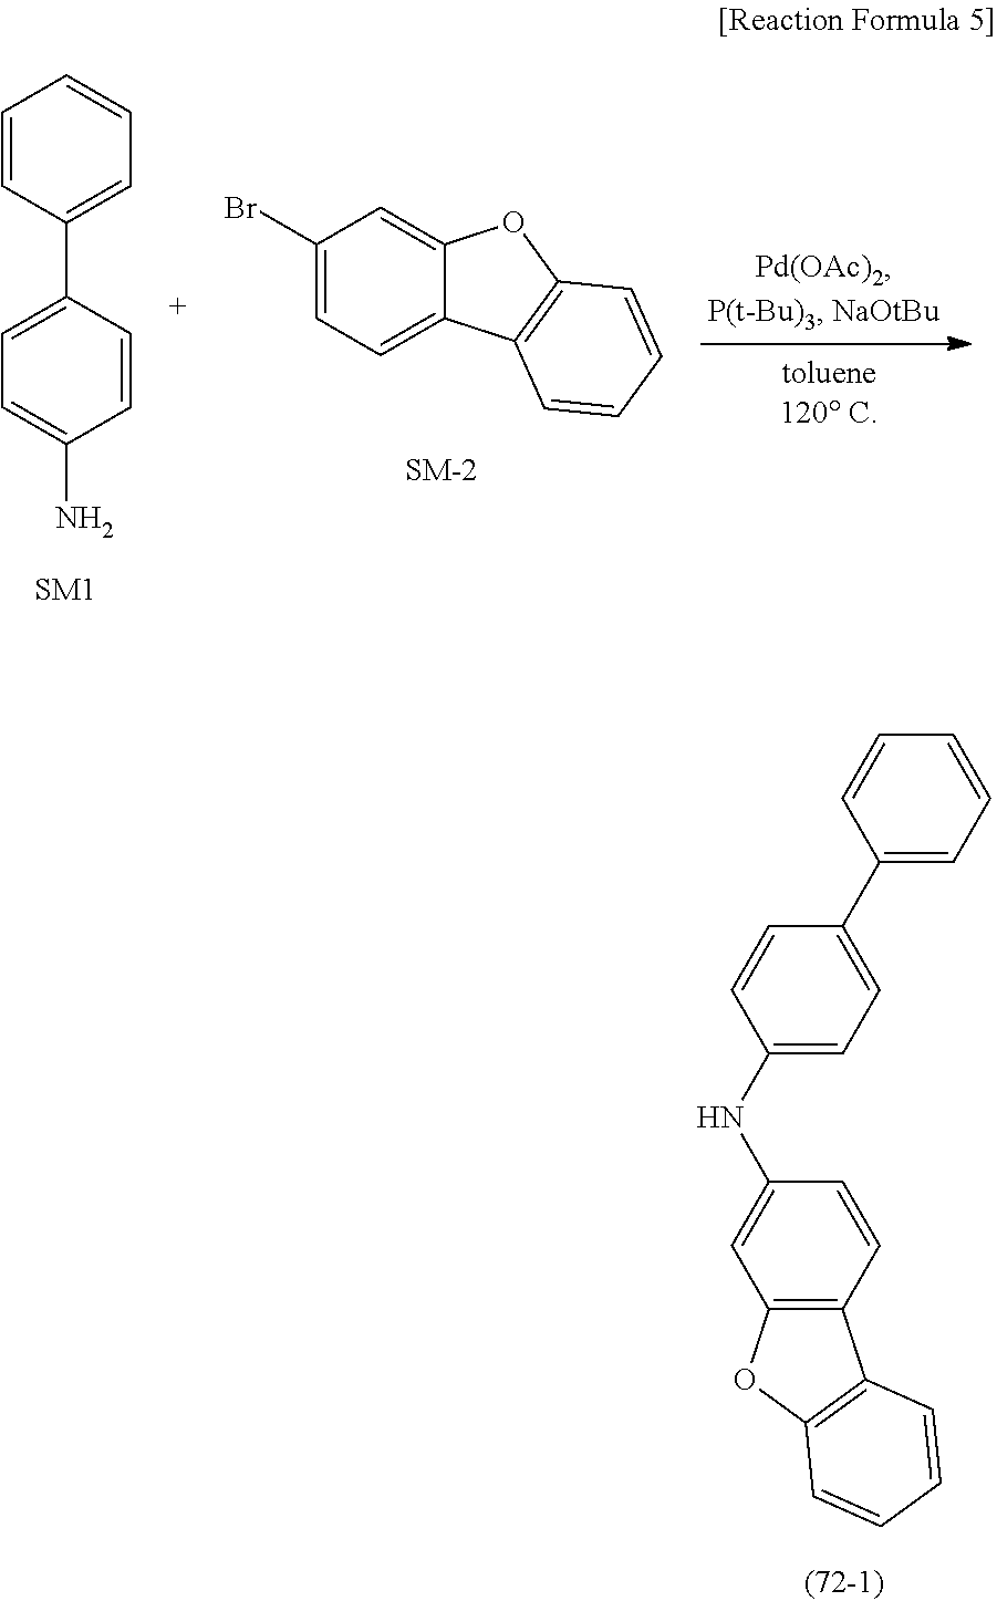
C12=CC(Br)=CC=C1C1=C(O2)C=CC=C1.C1=CC(C2=CC=C(N)C=C2)=CC=C1.C1(NC2=CC3=C(C=C2)C2=C(O3)C=CC=C2)=CC=C(C2=CC=CC=C2)C=C1
